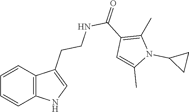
C12=C(C=CC=C1)C(CCNC(C1=C(C)N(C3CC3)C(C)=C1)=O)=CN2
